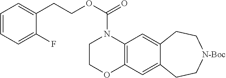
C1COC2=C(N1C(OCCC1=CC=CC=C1F)=O)C=C1C(=C2)CC[N-Boc]CC1
